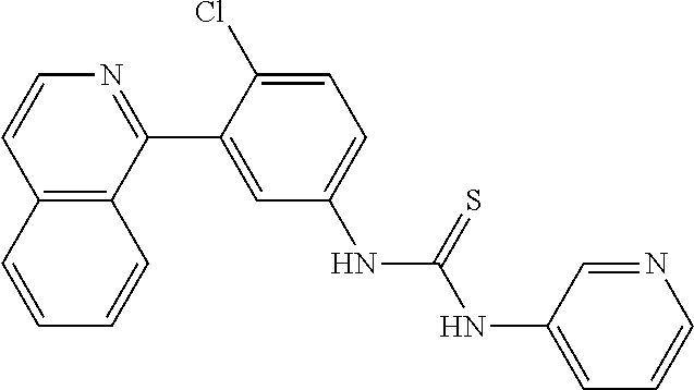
C12=C(C(C3=CC(NC(NC4=CC=CN=C4)=S)=CC=C3Cl)=NC=C1)C=CC=C2
